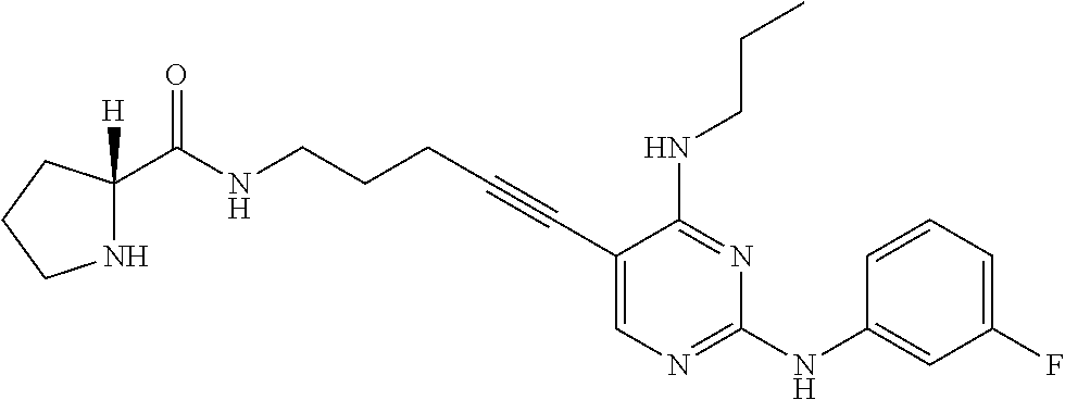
C1(C#CCCCNC(=O)C2([H])NCCC2)=CN=C(NC2=CC(F)=CC=C2)N=C1NCCC
